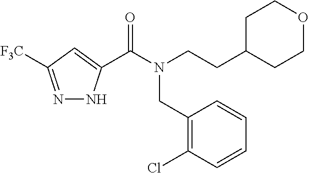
N1=C([F3C])C=C(C(N(CCC2CCOCC2)CC2=C(Cl)C=CC=C2)=O)N1
